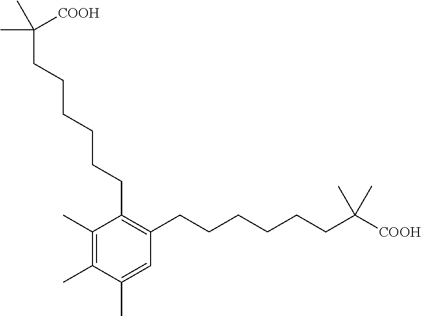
C1=C(C)C(C)=C(C)C(CCCCCCC(C)(C)[COOH])=C1CCCCCCC(C)(C)[COOH]
